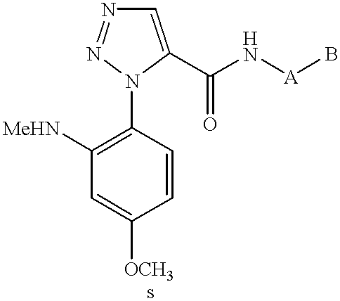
C1=CC([OCH3])=CC([MeHN])=C1N1C(C(=O)N[A]B)=CN=N1
